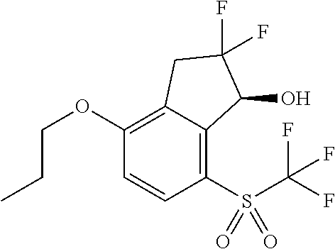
C1(OCCC)=C2C(=C(S(C(F)(F)F)(=O)=O)C=C1)C(O)C(F)(F)C2
